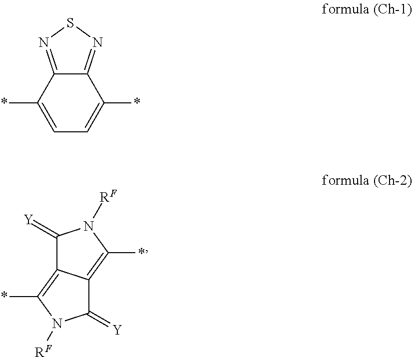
C1(=[Y])C2=C(*)N([RF])C(=[Y])C2=C(*)N1[RF].C12=NSN=C1C(*)=CC=C2*
